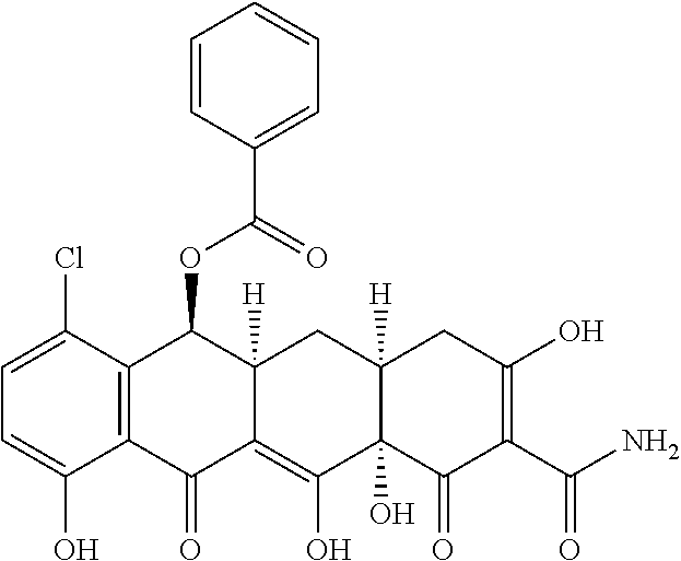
C1=C(Cl)C2=C(C(O)=C1)C(=O)C1=C(O)C3(O)C([H])(CC1([H])C2OC(C1=CC=CC=C1)=O)CC(O)=C(C(N)=O)C3=O
